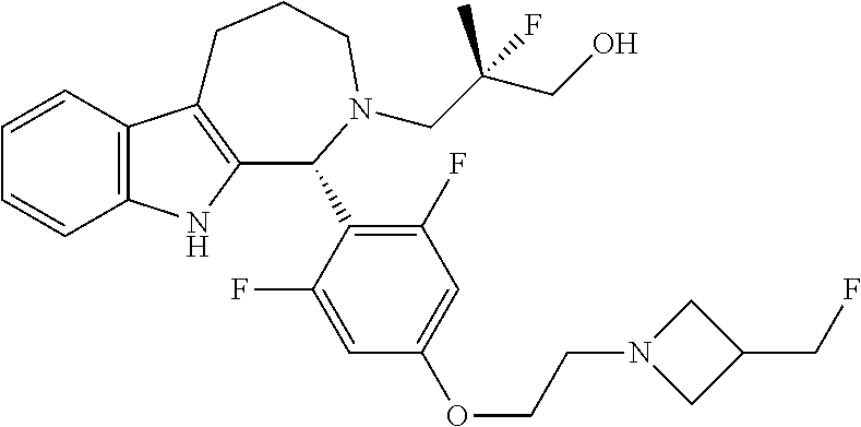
C1=CC2=C(C=C1)NC1=C2CCCN(CC(CO)(C)F)C1C1=C(F)C=C(OCCN2CC(CF)C2)C=C1F
